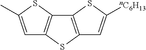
C1=C(C)SC2=C1SC1=C2SC([nC6H13])=C1
